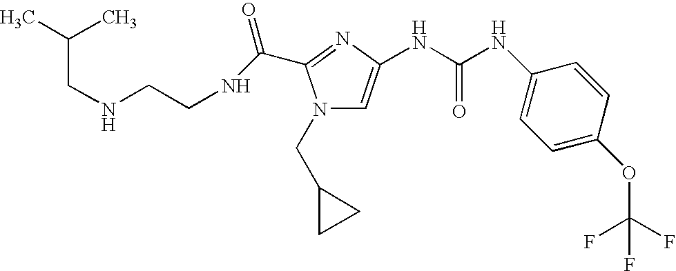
C(NCCNC(=O)C1=NC(NC(NC2=CC=C(OC(F)(F)F)C=C2)=O)=CN1CC1CC1)C(C)C
